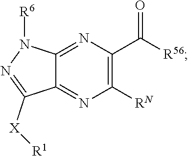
[R56]C(=O)C1=C([RN])N=C2C(=N1)N([R6])N=C2[X][R1]
